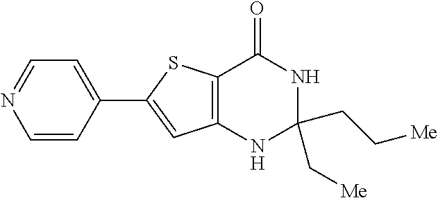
C12=C(NC(C[Me])(CC[Me])NC1=O)C=C(C1=CC=NC=C1)S2
